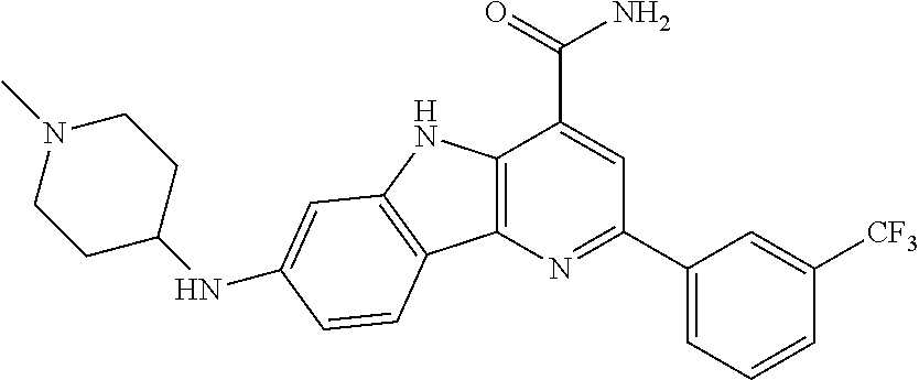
C12=C(N=C(C3=CC=CC([CF3])=C3)C=C1C(=O)N)C1=C(N2)C=C(NC2CCN(C)CC2)C=C1
